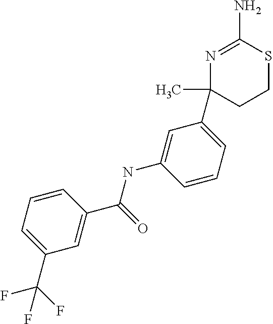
N1=C(N)SCCC1(C)C1=CC=CC(NC(C2=CC(C(F)(F)F)=CC=C2)=O)=C1
